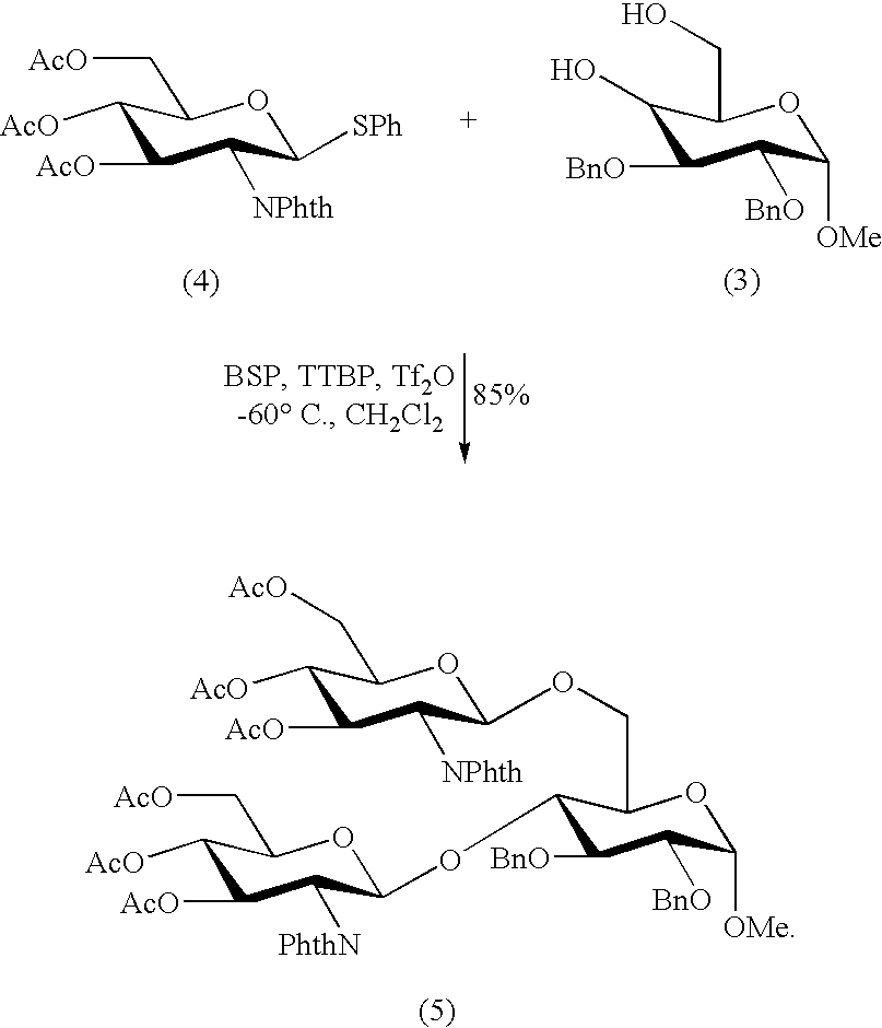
C1([AcO])C([NPhth])C([SPh])OC(C[AcO])C1[AcO].C1([BnO])C([BnO])C([OMe])OC(CO)C1O.C1([AcO])C([PhthN])C(OC2C([BnO])C([BnO])C([OMe])OC2COC2C([NPhth])C([AcO])C([AcO])C(C[AcO])O2)OC(C[AcO])C1[AcO]
